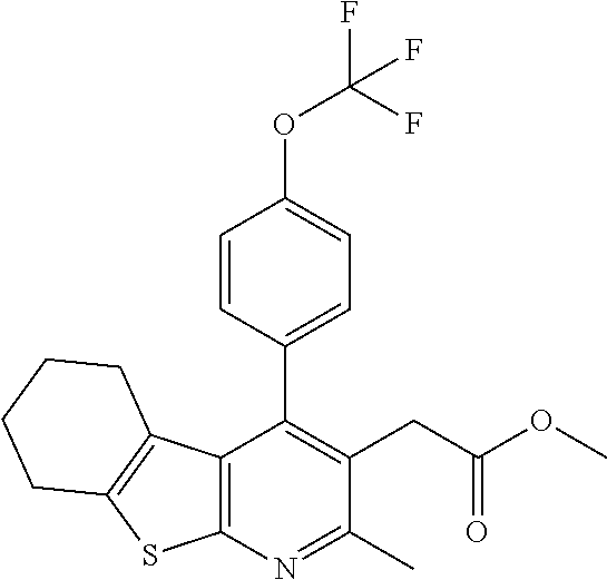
C12=C(N=C(C)C(CC(OC)=O)=C1C1=CC=C(OC(F)(F)F)C=C1)SC1=C2CCCC1
